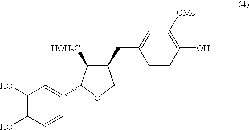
C1(O)=C(O)C=CC(C2C([HOH2C])C(CC3=CC([OMe])=C(O)C=C3)CO2)=C1
